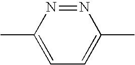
N1=NC(C)=CC=C1C
